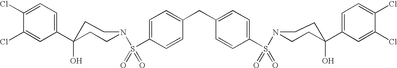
C1(C2(O)CCN(S(=O)(=O)C3=CC=C(CC4=CC=C(S(N5CCC(C6=CC=C(Cl)C(Cl)=C6)(O)CC5)(=O)=O)C=C4)C=C3)CC2)=CC=C(Cl)C(Cl)=C1
